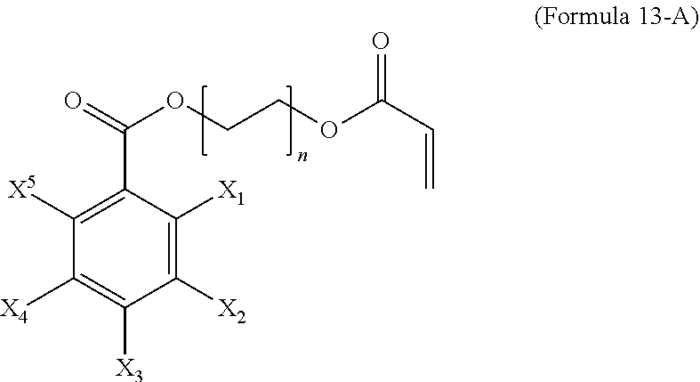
C1([X4])=C([X3])C([X2])=C([X1])C(C(OCCOC(C=C)=O)=O)=C1[X5]
